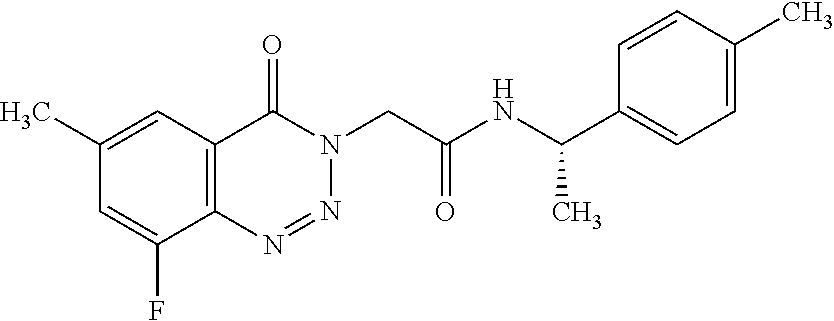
C1(C)=CC2=C(C(F)=C1)N=NN(CC(NC(C1=CC=C(C)C=C1)C)=O)C2=O
